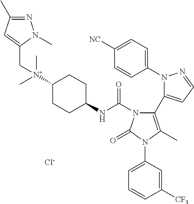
C1(N2N=CC=C2C2=C(C)N(C3=CC=CC([CF3])=C3)C(=O)N2C(NC2CCC([N+](C)(C)CC3=CC(C)=NN3C)CC2)=O)=CC=C([NC])C=C1.[Cl-]
